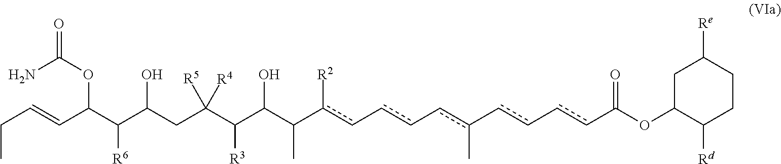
C1C(OC(cc-cc-c(c-cc-cc(C(C(C(C(CC(C(C(C=CCC)OC(N)=O)[R6])O)([R5])[R4])[R3])O)C)[R2])C)=O)C([Rd])CCC1[Re]
